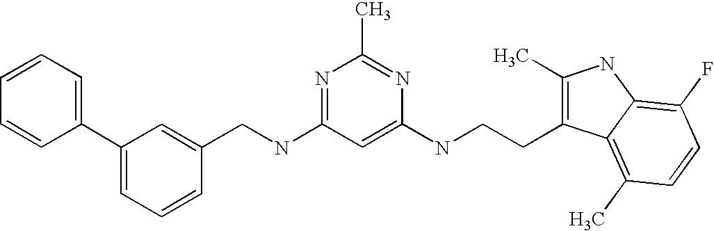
C1(C2=CC=CC=C2)=CC=CC(CNC2=NC(C)=NC(NCCC3=C(C)NC4=C(F)C=CC(C)=C34)=C2)=C1
